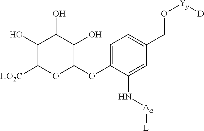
C1=C(OC2C(O)C(O)C(O)C([HO2C])O2)C(N[Aa][L])=CC(CO[Yy][D])=C1
